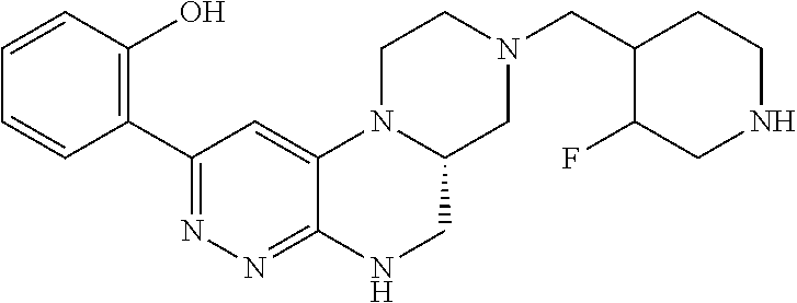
N1(CC2C(F)CNCC2)CC2N(CC1)C1=CC(C3=C(O)C=CC=C3)=NN=C1NC2
